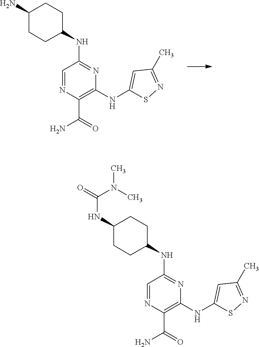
N1=CC(NC2CCC(N)CC2)=NC(NC2=CC(C)=NS2)=C1C(=O)N.N1=CC(NC2CCC(NC(N(C)C)=O)CC2)=NC(NC2=CC(C)=NS2)=C1C(=O)N
